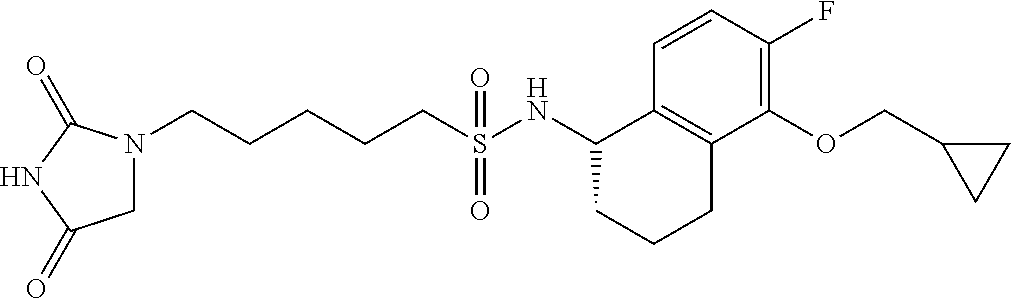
N1(CCCCCS(NC2C3=C(CCC2)C(OCC2CC2)=C(F)C=C3)(=O)=O)CC(=O)NC1=O
